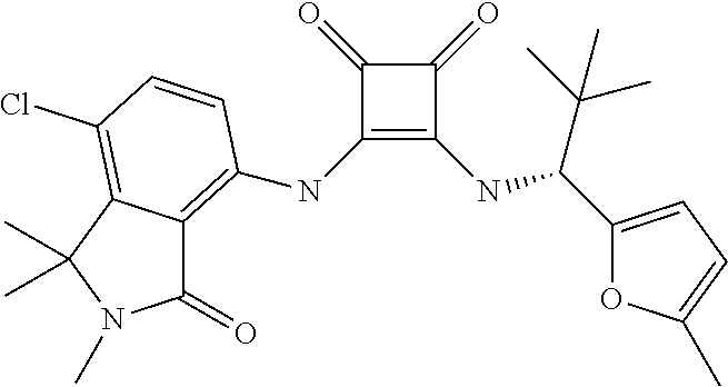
C1(=O)C(NC2=C3C(=O)N(C)C(C)(C)C3=C(Cl)C=C2)=C(NC(C(C)(C)C)C2=CC=C(C)O2)C1=O
